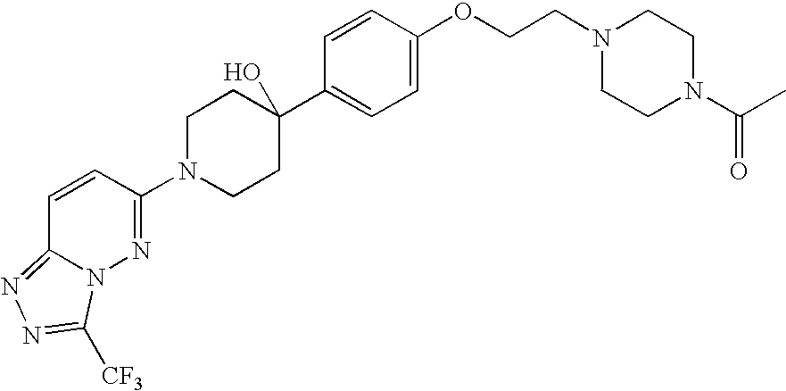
C1(OCCN2CCN(C(=O)C)CC2)=CC=C(C2(O)CCN(C3=NN4C(=NN=C4[CF3])C=C3)CC2)C=C1
